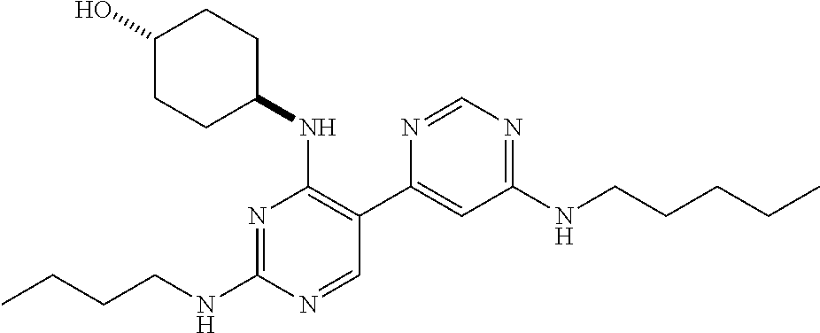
N1=C(NCCCC)N=CC(C2=CC(NCCCCC)=NC=N2)=C1NC1CCC(O)CC1
